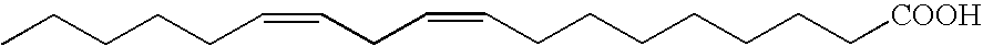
C(CCC)CC=CCC=CCCCCCCC[COOH]
